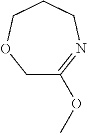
C1C(OC)=NCCCO1
